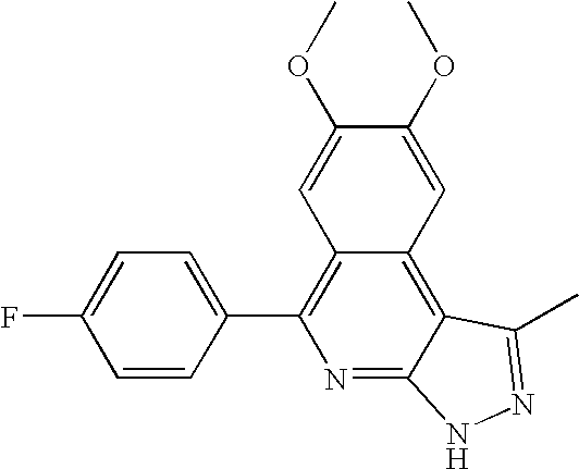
C1=CC(C2=C3C(=C4C(=N2)NN=C4C)C=C(OC)C(OC)=C3)=CC=C1F
